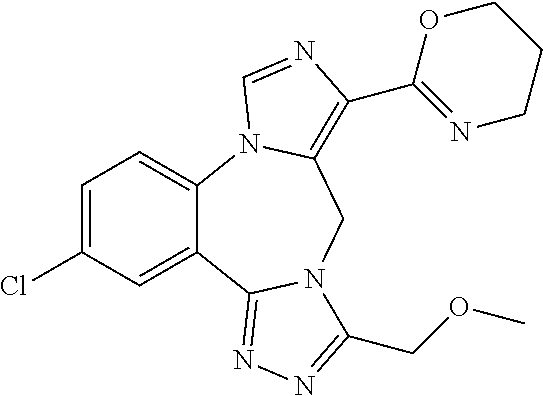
C12=CC=C(Cl)C=C1C1=NN=C(COC)N1CC1=C(C3=NCCCO3)N=CN21
